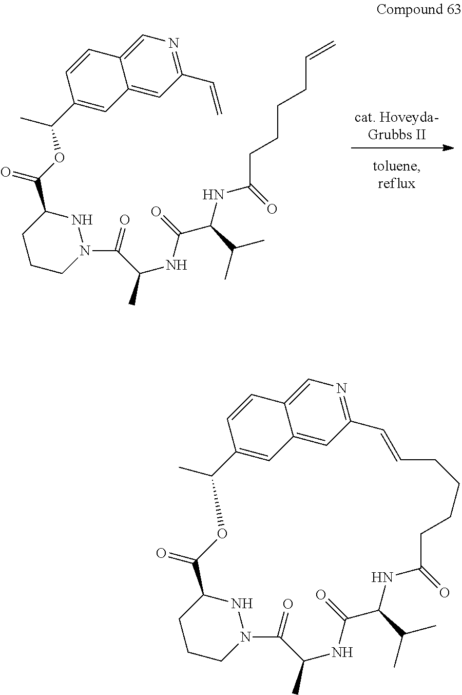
C1CCN(C(C(NC(C(NC(=O)CCCCC=C)C(C)C)=O)C)=O)NC1C(=O)OC(C1=CC2=CC(C=C)=NC=C2C=C1)C.C1CCN2NC1C(=O)OC(C)C1=CC3=CC(=NC=C3C=C1)C=CCCCCC(=O)NC(C(C)C)C(=O)NC(C)C2=O
